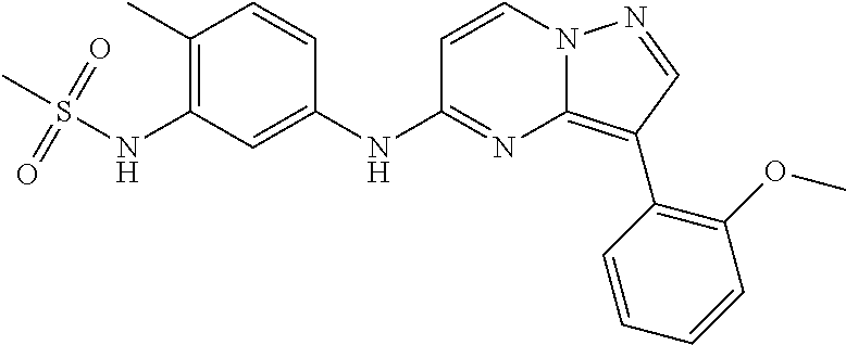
C1=C(NC2=NC3=C(C4=C(OC)C=CC=C4)C=NN3C=C2)C=CC(C)=C1NS(C)(=O)=O
